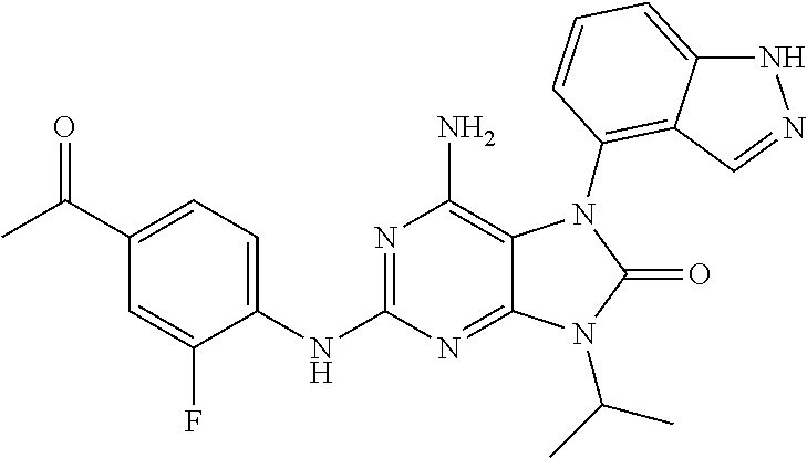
C1(NC2=NC(N)=C3C(=N2)N(C(C)C)C(=O)N3C2=C3C(=CC=C2)NN=C3)=CC=C(C(C)=O)C=C1F
